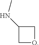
C1C(NC)CO1
